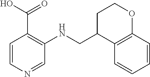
C1=CN=CC(NCC2C3=C(OCC2)C=CC=C3)=C1C(O)=O
